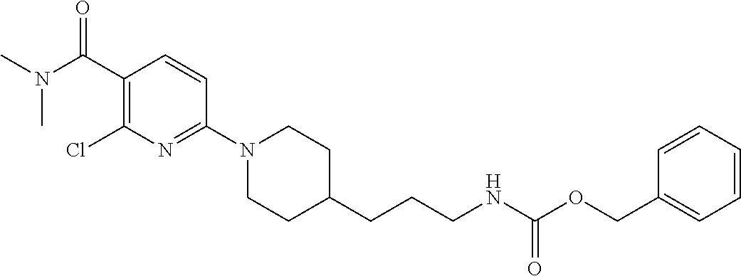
C1(N2CCC(CCCNC(OCC3=CC=CC=C3)=O)CC2)=NC(Cl)=C(C(N(C)C)=O)C=C1
